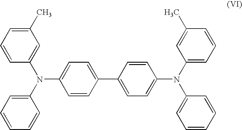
C1=CC(C2=CC=C(N(C3=CC=CC(C)=C3)C3=CC=CC=C3)C=C2)=CC=C1N(C1=CC=CC=C1)C1=CC(C)=CC=C1
